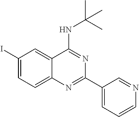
C1(I)=CC=C2C(=C1)C(NC(C)(C)C)=NC(C1=CC=CN=C1)=N2
